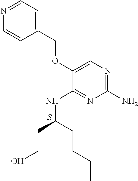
C1(N)=NC=C(OCC2=CC=NC=C2)C(NC(CCO)CCCC)=N1.S
